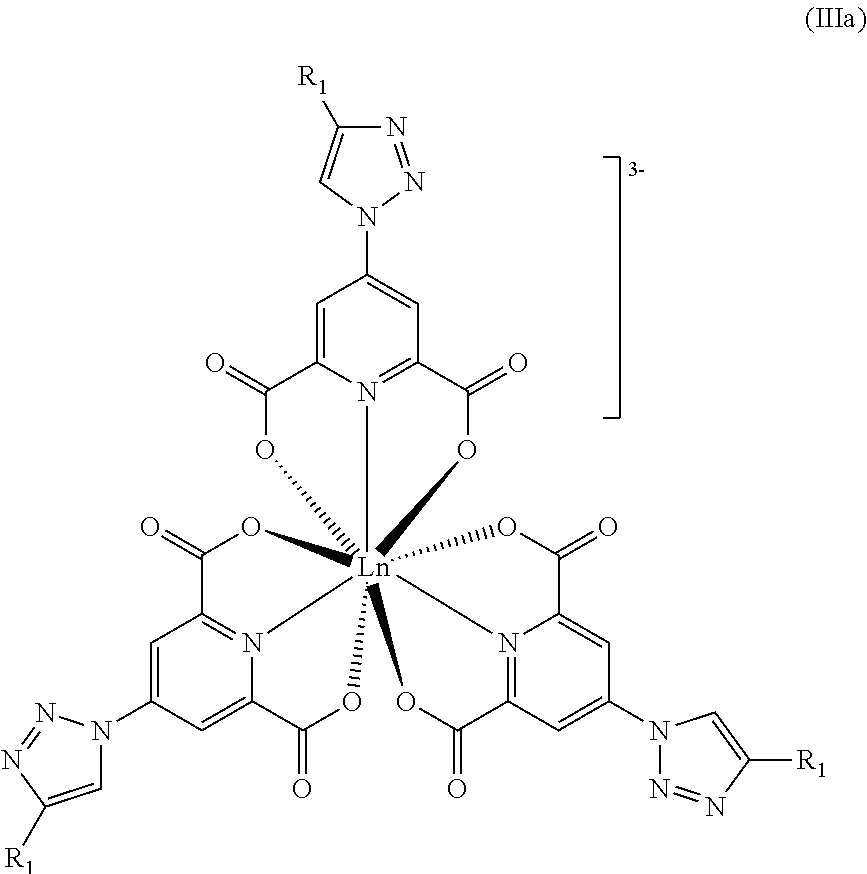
C1=C2N3=C(C=C1N1N=NC([R1])=C1)C(=O)O[Ln]31456(OC2=O)(N2=C(C(=O)O1)C=C(N1C=C([R1])N=N1)C=C2C(=O)O4)N1=C(C=C(N2N=NC([R1])=C2)C=C1C(=O)O5)C(=O)O6
